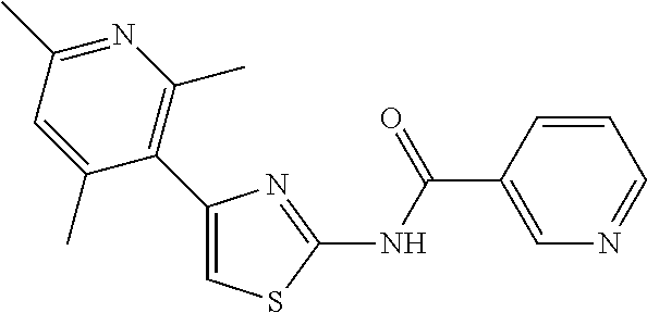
C1=CC(C(NC2=NC(C3=C(C)N=C(C)C=C3C)=CS2)=O)=CN=C1
